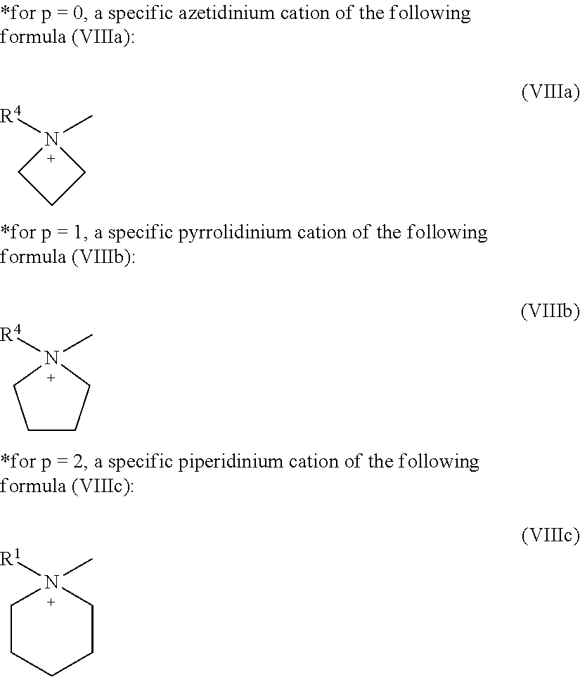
[R4]N1(C)CCC1.[R4]N1(C)CCCC1.[R1]N1(C)CCCCC1
